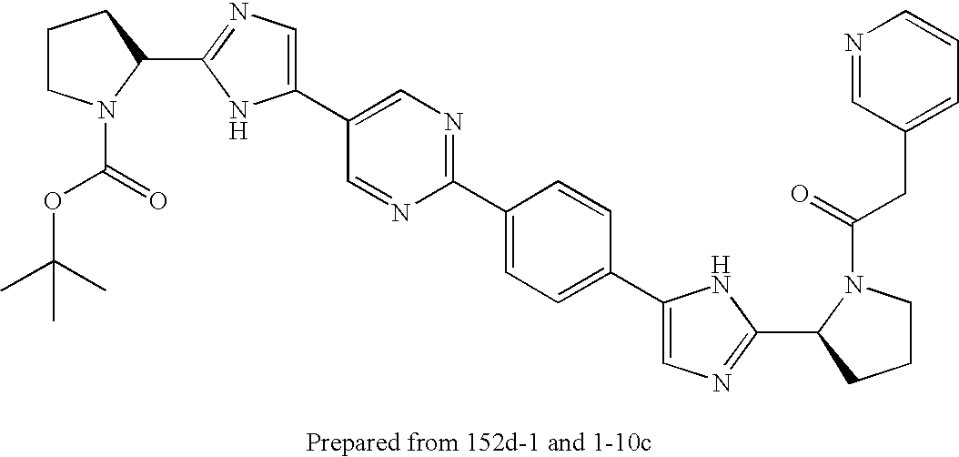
C1CN(C(=O)OC(C)(C)C)C(C2=NC=C(C3=CN=C(C4=CC=C(C5=CN=C(C6N(C(=O)CC7=CC=CN=C7)CCC6)N5)C=C4)N=C3)N2)C1
